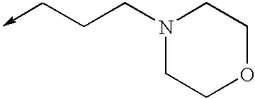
N1(CCC->C)CCOCC1
